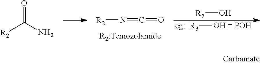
[R2]N=C=O.[R2]O.[eg:  R3][OH = POH].[R2]C(N)=O
